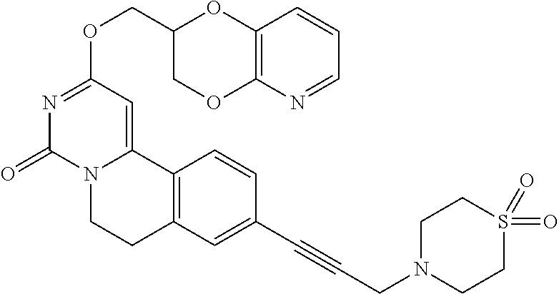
N1=CC=CC2=C1OCC(COC1=NC(=O)N3C(=C1)C1=C(CC3)C=C(C#CCN3CCS(=O)(=O)CC3)C=C1)O2
